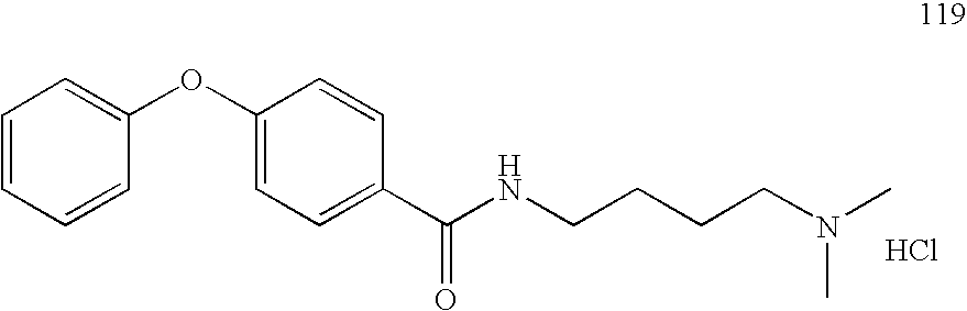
C1=CC=CC(OC2=CC=C(C(NCCCCN(C)C)=O)C=C2)=C1.Cl
